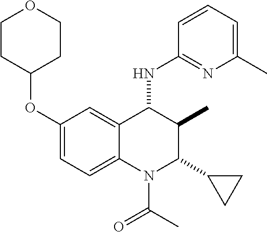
C1(OC2CCOCC2)=CC=C2C(=C1)C(NC1=NC(C)=CC=C1)C(C)C(C1CC1)N2C(C)=O
